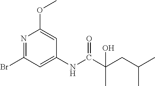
N1=C(Br)C=C(NC(C(CC(C)C)(C)O)=O)C=C1OC
